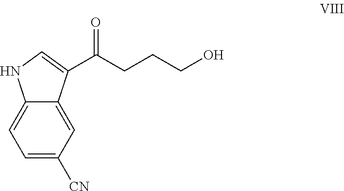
C(CCCO)(=O)C1=CNC2=CC=C([CN])C=C21
